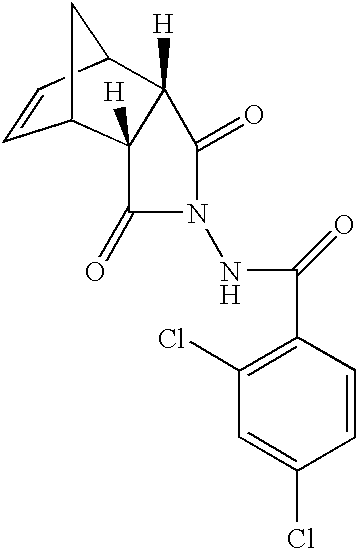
C1=CC2C3([H])C([H])(C1C2)C(=O)N(NC(=O)C1=C(Cl)C=C(Cl)C=C1)C3=O
